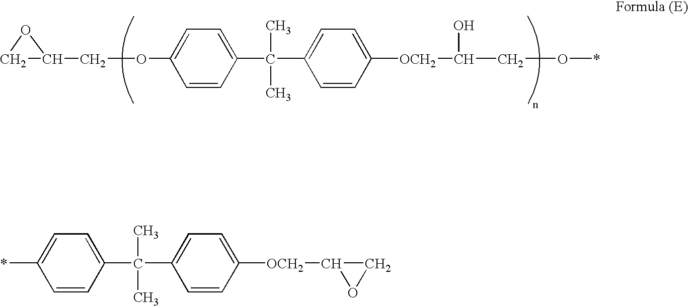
C1C(COC2=CC=C(C(C3=CC=C([OCH2]C(CO*)O)C=C3)(C)C)C=C2)O1.C1=CC(C(C2=CC=C([OCH2]C3CO3)C=C2)(C)C)=CC=C1*
